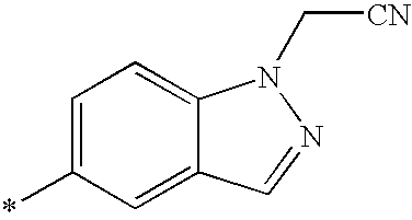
*C1=CC=C2C(=C1)C=NN2C[CN]
